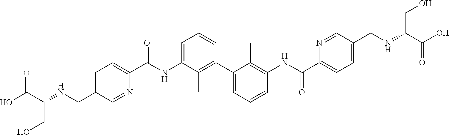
C1=C(CNC(C(O)=O)CO)C=NC(C(NC2=CC=CC(C3=CC=CC(NC(C4=CC=C(CNC(C(O)=O)CO)C=N4)=O)=C3C)=C2C)=O)=C1
